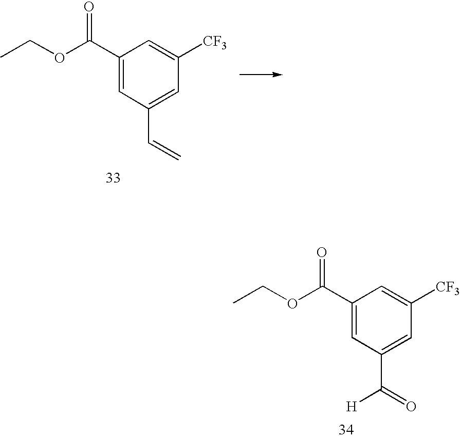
C1(C(OCC)=O)=CC(C=C)=CC([CF3])=C1.C1(C(OCC)=O)=CC(C(=O)[H])=CC([CF3])=C1
